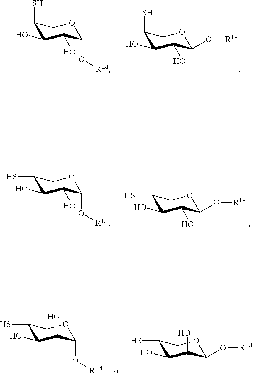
C1(S)C(O)C(O)C(O[R1A])OC1.C1(S)C(O)C(O)C(O[R1A])OC1.C1(S)C(O)C(O)C(O[R1A])OC1.C1(S)C(O)C(O)C(O[R1A])OC1.C1(S)C(O)C(O)C(O[R1A])OC1.C1(S)C(O)C(O)C(O[R1A])OC1
